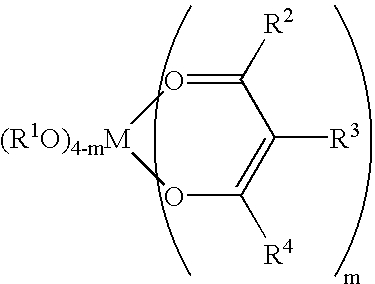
C1([R2])=O[(R1O)4-mM]OC([R4])=C1[R3]
